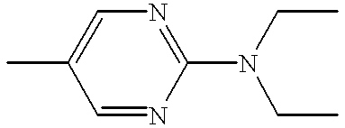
CC1=CN=C(N(CC)CC)N=C1
